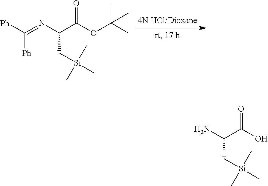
[Ph]C(=NC(C(OC(C)(C)C)=O)C[Si](C)(C)C)[Ph].NC(C(O)=O)C[Si](C)(C)C
